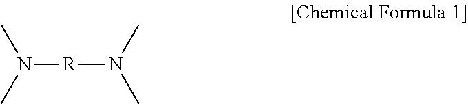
N([R]N(C)C)(C)C
